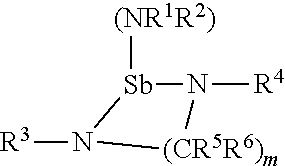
[Sb]1([(NR1R2)])N([R4])[(CR5R6)m]N1[R3]
